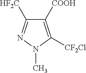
C1([COOH])=C([CF2Cl])N(C)N=C1[HF2C]
